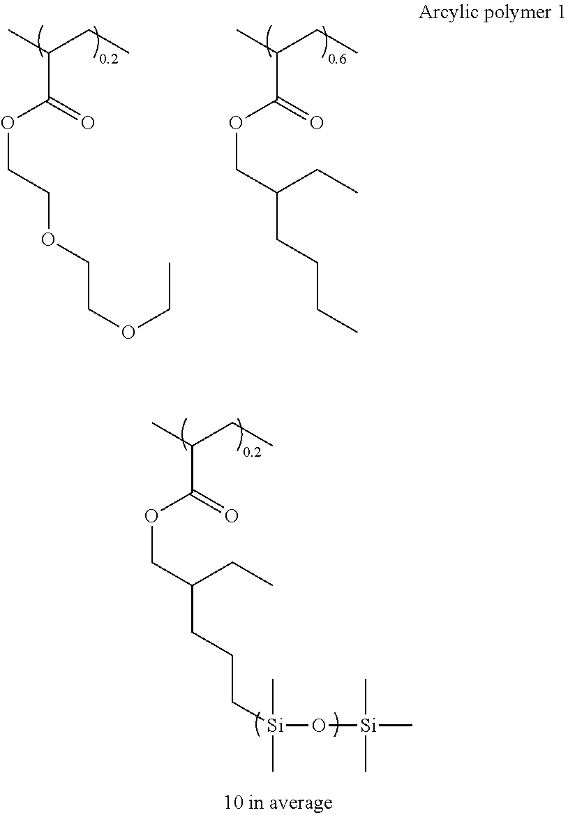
CC(CC)C(=O)OCCOCCOCC.CC(CC)C(=O)OCC(CCCC)CC.CC(CC)C(=O)OCC(CCC[Si](O[Si](C)(C)C)(C)C)CC
